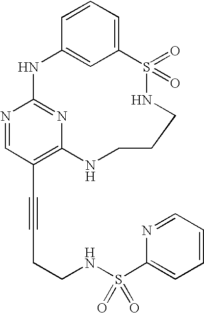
C1=CC=C2C=C1NC1=NC(=C(C#CCCNS(C3=CC=CC=N3)(=O)=O)C=N1)NCCCNS2(=O)=O
